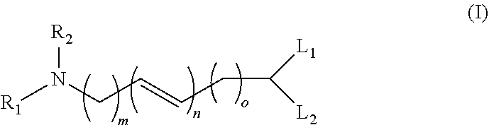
[R1]N(CC=CCC([L1])[L2])[R2]
